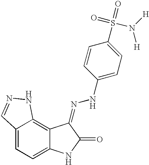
C12=CC=C3C(=C1NN=C2)C(=NNC1=CC=C(S(=O)(=O)N([H])[H])C=C1)C(=O)N3
